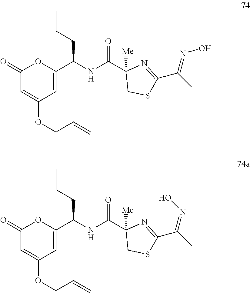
C1(=O)C=C(OCC=C)C=C(C(NC(C2([Me])CSC(C(C)=NO)=N2)=O)CCC)O1.C1(=O)C=C(OCC=C)C=C(C(NC(C2([Me])CSC(C(C)=NO)=N2)=O)CCC)O1
